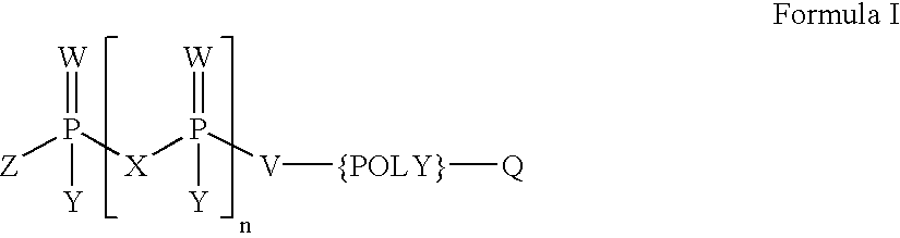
[Z]P([X]P([V][{POLY}][Q])(=[W])[Y])(=[W])[Y]
